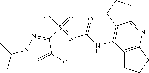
C1(S(=O)(N)=NC(NC2=C3C(=NC4=C2CCC4)CCC3)=O)=NN(C(C)C)C=C1Cl
